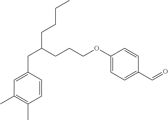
C(C1=CC(C)=C(C)C=C1)C(CCCOC1=CC=C(C=O)C=C1)CCCC
